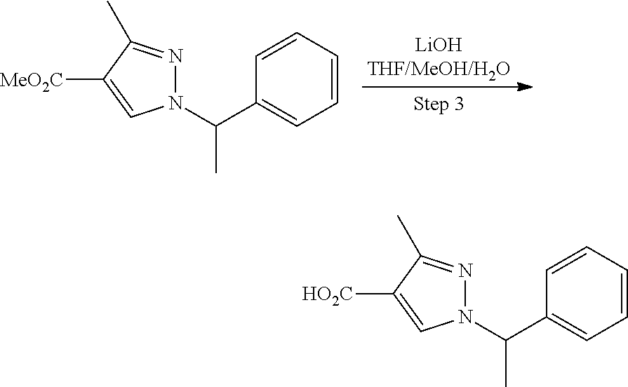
N1(C(C)C2=CC=CC=C2)N=C(C)C([MeO2C])=C1.N1(C(C)C2=CC=CC=C2)N=C(C)C([HO2C])=C1
